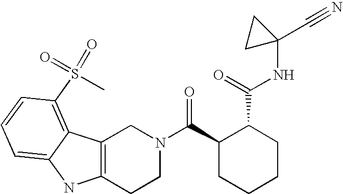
C12=C(CCN(C(C3CCCCC3C(=O)NC3(C#N)CC3)=O)C1)NC1=CC=CC(S(=O)(C)=O)=C21
